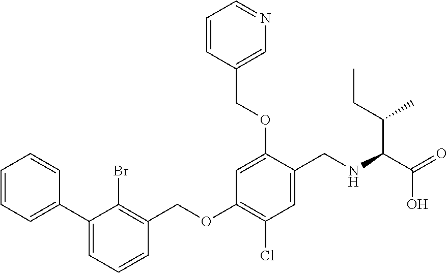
C1(C2=CC=CC=C2)=CC=CC(COC2=C(Cl)C=C(CNC(C(=O)O)C(CC)C)C(OCC3=CN=CC=C3)=C2)=C1Br
